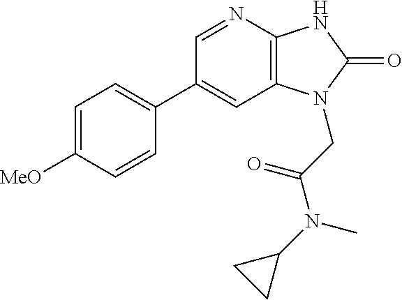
C1=C([MeO])C=CC(C2=CC3=C(N=C2)NC(=O)N3CC(N(C2CC2)C)=O)=C1
